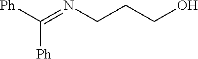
C([Ph])([Ph])=NCCCO
